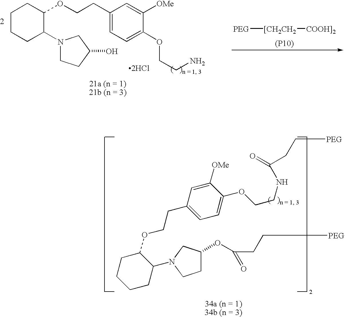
C1(CCOC2CCCCC2N2CCC(O)C2)=CC=C(OCCN)C([OMe])=C1.[2HCl].[PEG][[CH2CH2][COOH]2].[(P10)].C1CC(N2CC(OC(=O)CC[PEG])CC2)C(OCCC2=CC=C(OCCNC(=O)CC[PEG])C([OMe])=C2)CC1
